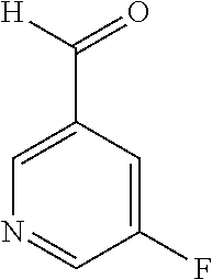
C1=C(C([H])=O)C=C(F)C=N1
